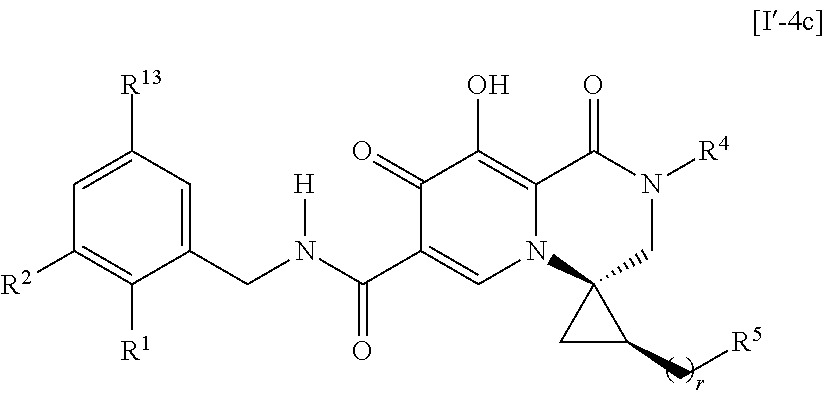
C1([R13])=CC([R2])=C([R1])C(CN(C(C2=CN3C(=C(O)C2=O)C(=O)N([R4])CC32CC2C[R5])=O)[H])=C1
